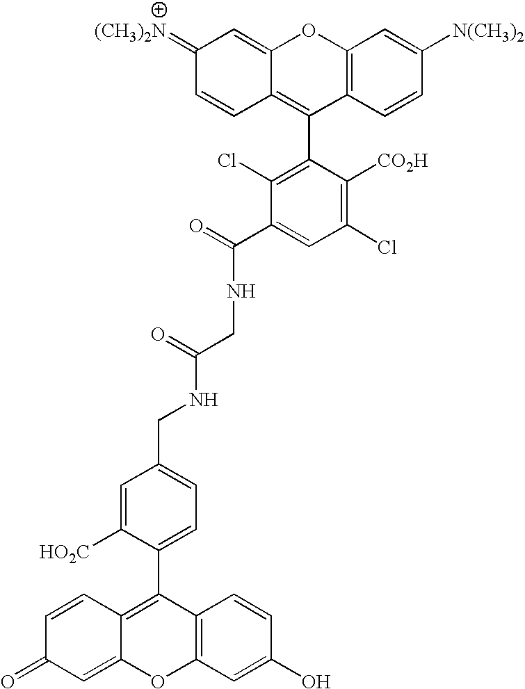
C12=C(C=CC([N(CH3)2])=C1)C(C1=C(Cl)C(C(=O)NCC(=O)NCC3=CC=C(C4=C5C(=CC(=O)C=C5)OC5=C4C=CC(O)=C5)C([HO2C])=C3)=CC(Cl)=C1[CO2H])=C1C(=CC(=[(CH3)2N])C=C1)O2
